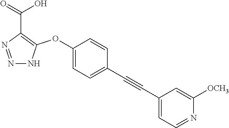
N1=NC(C(=O)O)=C(OC2=CC=C(C#CC3=CC=NC([OCH3])=C3)C=C2)N1
